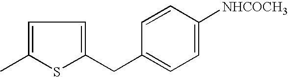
C1=C(C)SC(CC2=CC=C([NHCOCH3])C=C2)=C1
